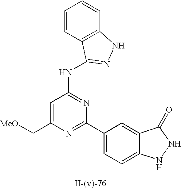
N(C1=NC(C2=CC=C3C(=C2)C(=O)NN3)=NC(C[MeO])=C1)C1=NNC2=C1C=CC=C2
